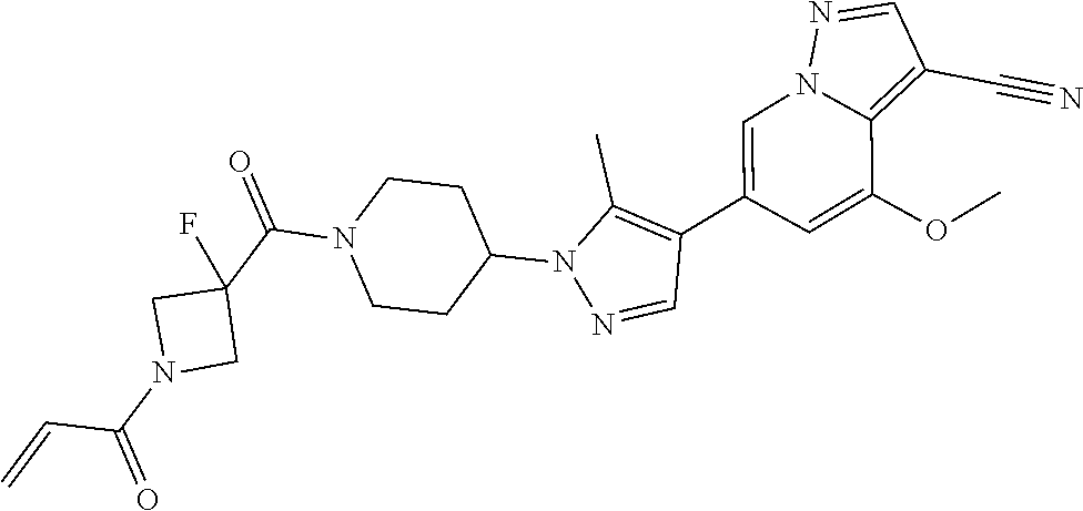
C1=C(C2=C(C)N(C3CCN(C(C4(F)CN(C(=O)C=C)C4)=O)CC3)N=C2)C=C(OC)C2=C(C#N)C=NN12
